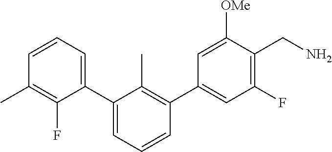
CC1=C(F)C(C2=CC=CC(C3=CC(F)=C(CN)C([OMe])=C3)=C2C)=CC=C1
